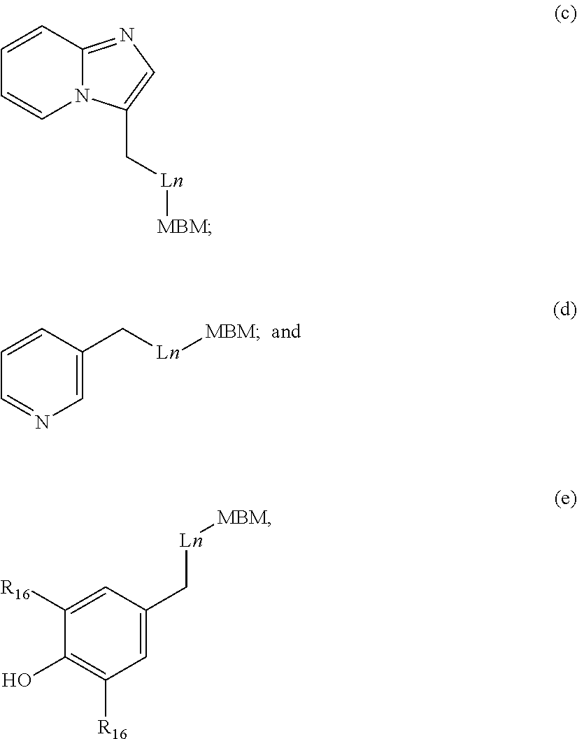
C1=CC=NC=C1C[Ln][MBM].C1=CC2=NC=C(C[Ln][MBM])N2C=C1.C1=C([R16])C(O)=C([R16])C=C1C[Ln][MBM]
